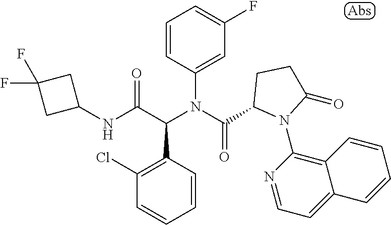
C1(NC(C(N(C(=O)C2N(C3=C4C(=CC=N3)C=CC=C4)C(=O)CC2)C2=CC(F)=CC=C2)C2=C(Cl)C=CC=C2)=O)CC(F)(F)C1
